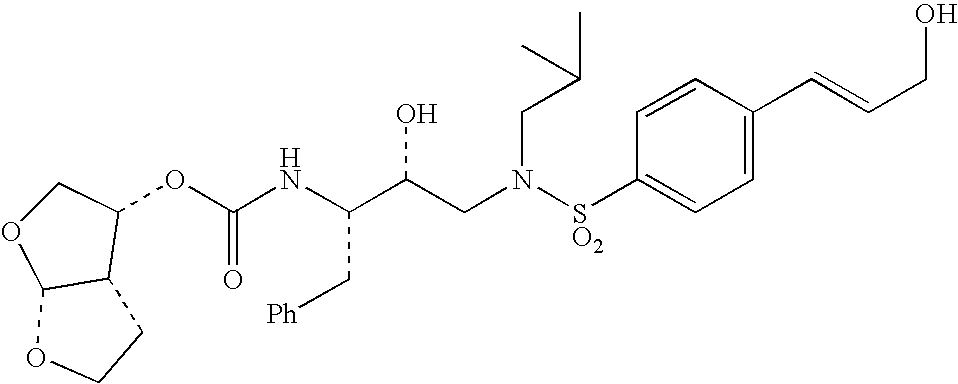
C(NC(C(CN([SO2]C1=CC=C(C=CCO)C=C1)CC(C)C)O)C[Ph])(=O)OC1C2C(OC1)OCC2
